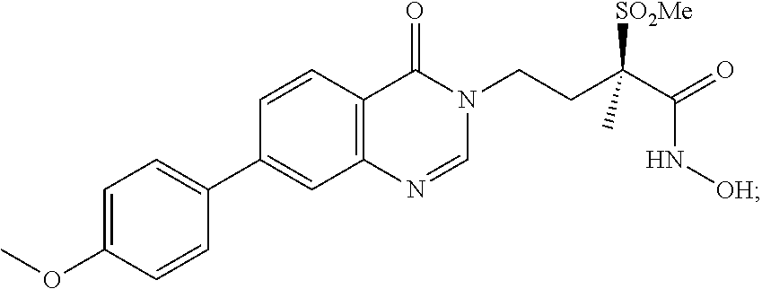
C1=CC(OC)=CC=C1C1=CC2=C(C=C1)C(=O)N(CCC(C(=O)N[OH])([SO2Me])C)C=N2
